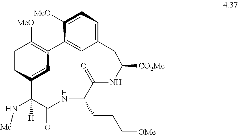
C1=CC2=CC(=C1[MeO])C1=CC(=CC=C1[MeO])CC([CO2Me])NC(=O)C(CCC[OMe])NC(=O)C2(N[Me])[H]
